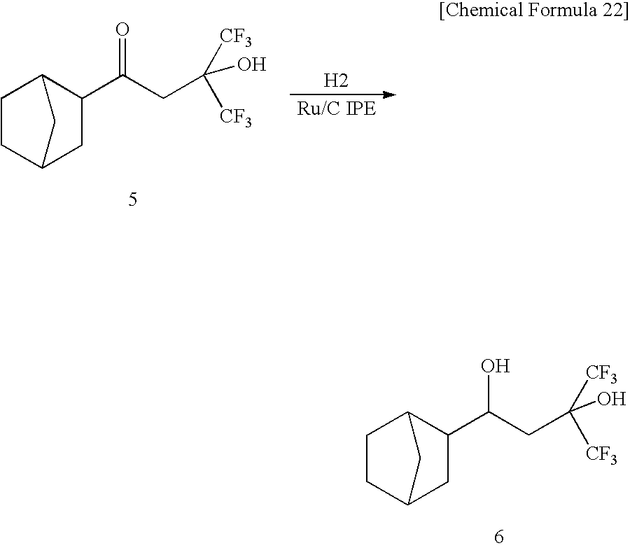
C1C2CC(C(CC([CF3])(O)[CF3])O)C(C1)C2.C1C2CC(C(CC([CF3])(O)[CF3])=O)C(C1)C2.[H2]
